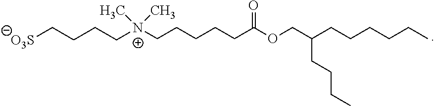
[N+](CCCCCC(OCC(CCCCCC)CCCC)=O)(C)(C)CCCC[O3S]
